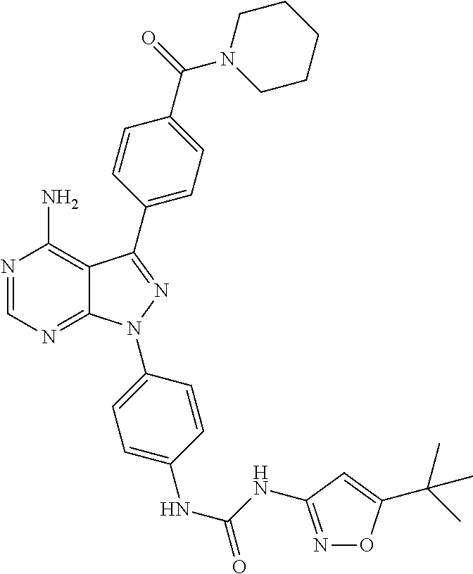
N1=CN=C2C(=C1N)C(C1=CC=C(C(=O)N3CCCCC3)C=C1)=NN2C1=CC=C(NC(=O)NC2=NOC(C(C)(C)C)=C2)C=C1
